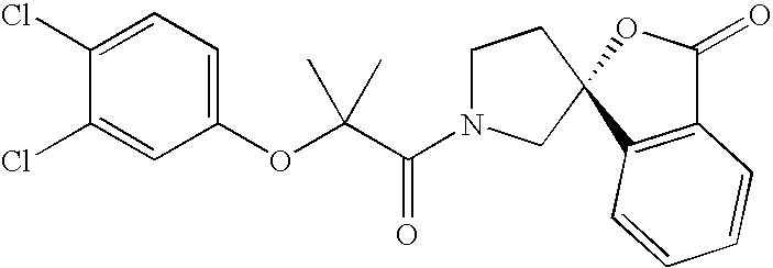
C1(OC(C(N2CCC3(C2)C2=C(C(=O)O3)C=CC=C2)=O)(C)C)=CC=C(Cl)C(Cl)=C1
